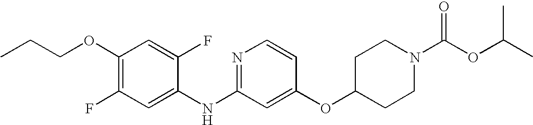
C1(OCCC)=C(F)C=C(NC2=NC=CC(OC3CCN(C(OC(C)C)=O)CC3)=C2)C(F)=C1
